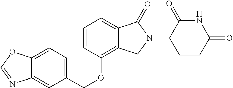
C(OC1=C2C(=CC=C1)C(=O)N(C1C(=O)NC(=O)CC1)C2)C1=CC=C2C(=C1)N=CO2
